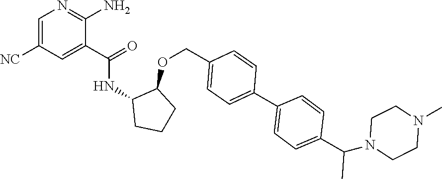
C1=C([NC])C=C(C(=O)NC2CCCC2OCC2=CC=C(C3=CC=C(C(N4CCN(C)CC4)C)C=C3)C=C2)C(N)=N1
